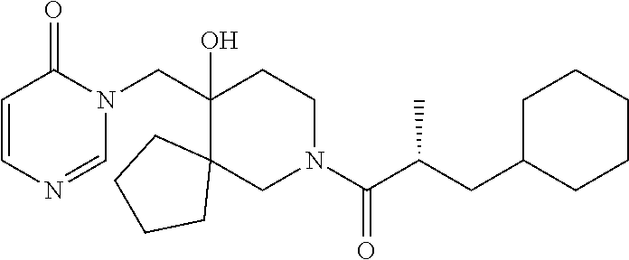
N1(CC2(O)C3(CN(C(=O)C(C)CC4CCCCC4)CC2)CCCC3)C(=O)C=CN=C1
